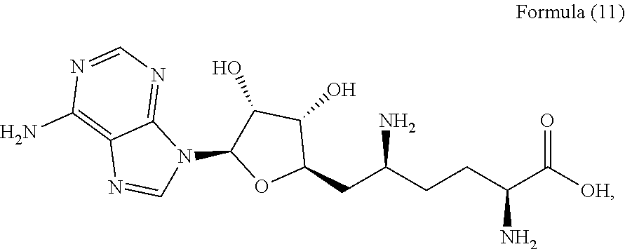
C1(CC(CCC(C([OH])=O)N)N)C(O)C(O)C(N2C3=NC=NC(N)=C3N=C2)O1
